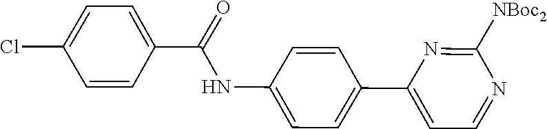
C1=CC(C2=CC=NC([NBoc2])=N2)=CC=C1NC(=O)C1=CC=C(Cl)C=C1
